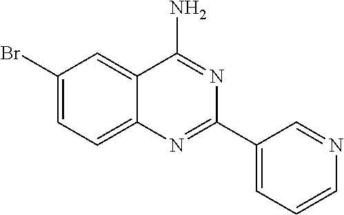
C1(Br)=CC=C2C(=C1)C(N)=NC(C1=CC=CN=C1)=N2
